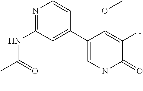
N1=C(NC(C)=O)C=C(C2=CN(C)C(=O)C(I)=C2OC)C=C1
